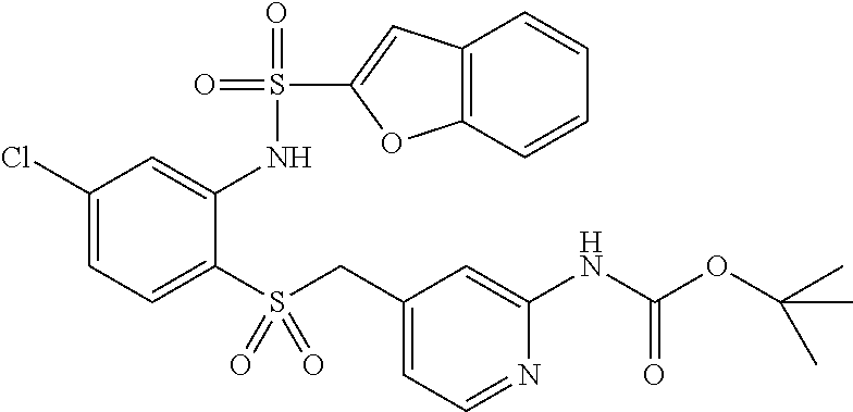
C1(Cl)=CC=C(S(CC2=CC=NC(NC(OC(C)(C)C)=O)=C2)(=O)=O)C(NS(=O)(=O)C2=CC3=C(O2)C=CC=C3)=C1
